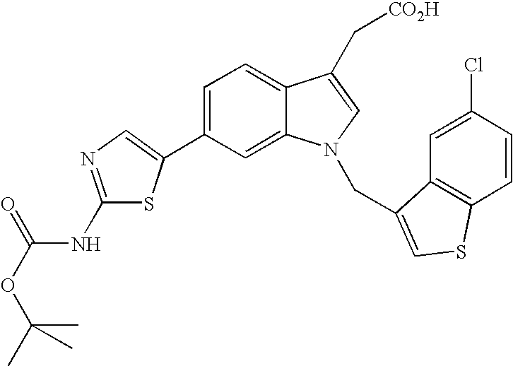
C1(C2=CN=C(NC(OC(C)(C)C)=O)S2)=CC=C2C(=C1)N(CC1=CSC3=C1C=C(Cl)C=C3)C=C2C[CO2H]
